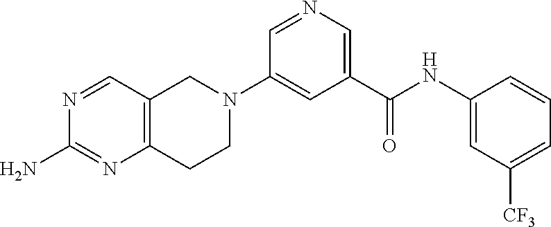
C1=NC=C(C(NC2=CC([CF3])=CC=C2)=O)C=C1N1CC2=C(CC1)N=C(N)N=C2
